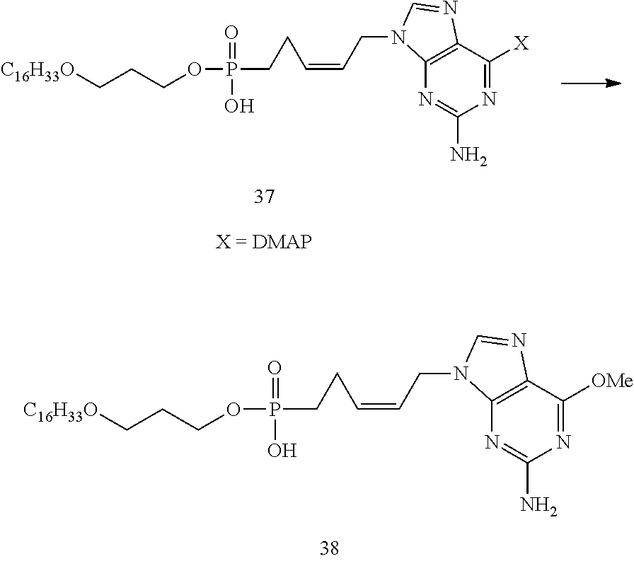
C12=C(C([OMe])=NC(N)=N1)N=CN2CC=CCCP(=O)(OCCC[C16H33O])O.C12=C(C([X])=NC(N)=N1)N=CN2CC=CCCP(=O)(OCCC[C16H33O])O
